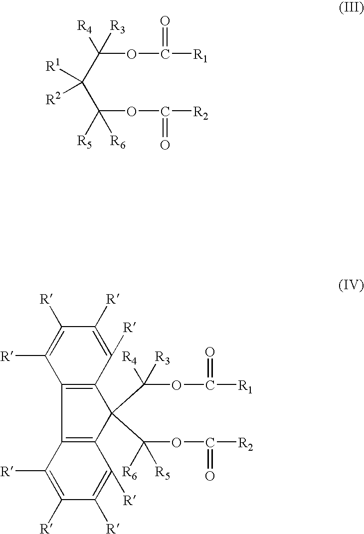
C(OC([R2])=O)(C(C(OC([R1])=O)([R4])[R3])([R1])[R2])([R5])[R6].C(OC([R2])=O)(C1(C(OC([R1])=O)([R4])[R3])C2=C(C3=C1C([R])=C([R])C([R])=C3[R])C([R])=C([R])C([R])=C2[R])([R6])[R5]
